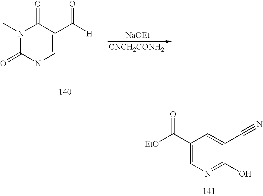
[NaOEt].N1(C)C(=O)N(C)C=C(C(=O)[H])C1=O.[CNCH2CONH2].C1(C(=O)[EtO])=CN=C(O)C(C#N)=C1
